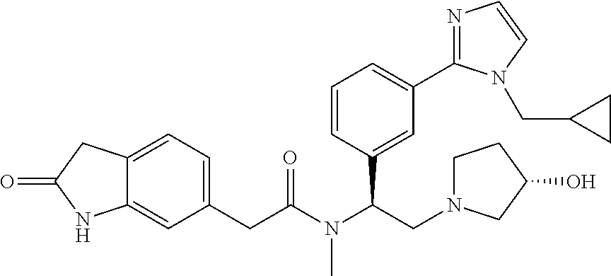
C12=CC(CC(N(C(CN3CCC(O)C3)C3=CC(C4=NC=CN4CC4CC4)=CC=C3)C)=O)=CC=C1CC(=O)N2
